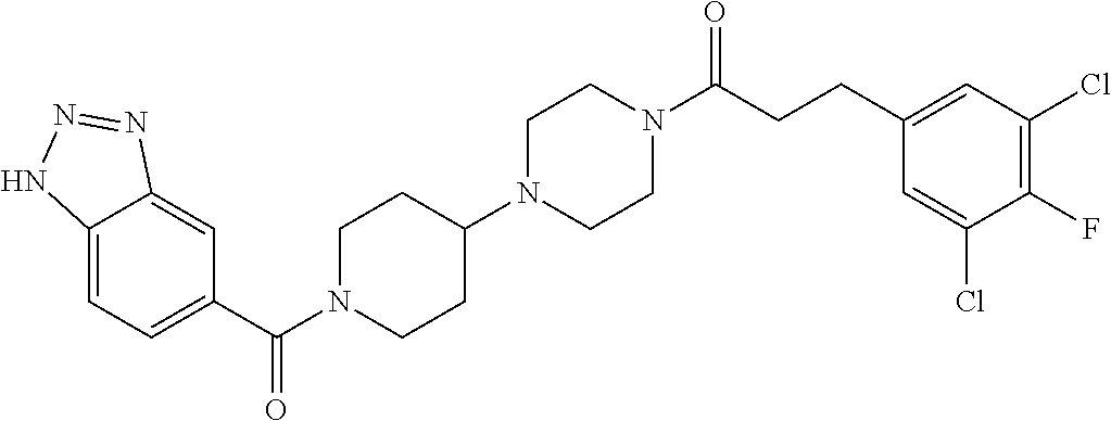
C12=CC=C(C(N3CCC(N4CCN(C(CCC5=CC(Cl)=C(F)C(Cl)=C5)=O)CC4)CC3)=O)C=C1N=NN2
